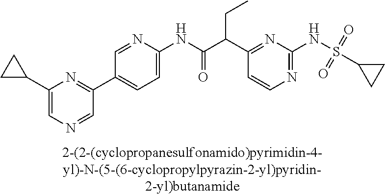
C1(NC(=O)C(C2=NC(NS(C3CC3)(=O)=O)=NC=C2)CC)=CC=C(C2=NC(C3CC3)=CN=C2)C=N1
